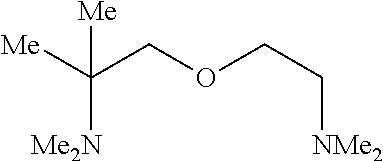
C([Me2N])(COCC[NMe2])([Me])[Me]
